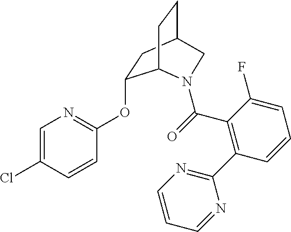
C1=C(Cl)C=CC(OC2CC3CCC2N(C(=O)C2=C(C4=NC=CC=N4)C=CC=C2F)C3)=N1
